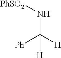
[Ph]C([H])(N[PhSO2])[H]
